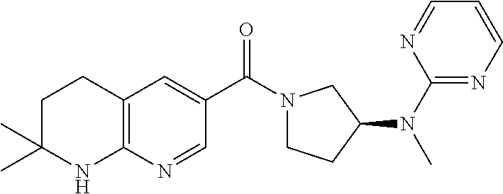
C12=C(C=C(C(=O)N3CCC(N(C4=NC=CC=N4)C)C3)C=N1)CCC(C)(C)N2
